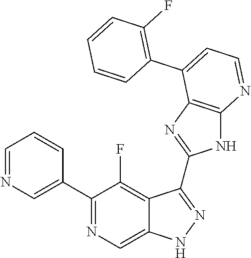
C1=NC=C(C2=NC=C3C(=C2F)C(C2=NC4=C(N2)N=CC=C4C2=C(F)C=CC=C2)=NN3)C=C1
